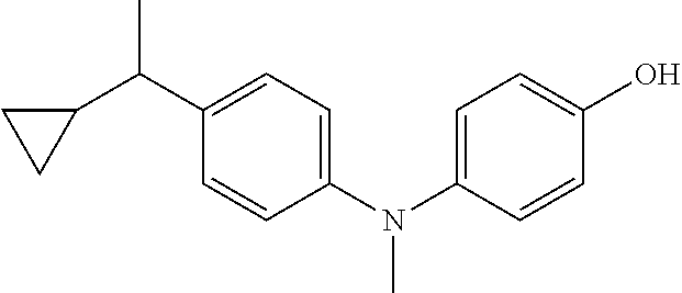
N(C)(C1=CC=C(C(C2CC2)C)C=C1)C1=CC=C(O)C=C1
